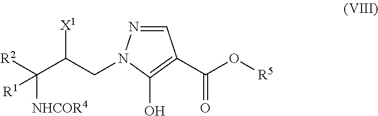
C1=NN(CC(C([R2])([NHCOR4])[R1])[X1])C(O)=C1C(O[R5])=O
